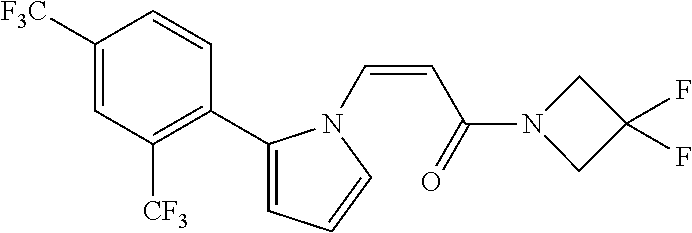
C(C(=O)N1CC(F)(F)C1)=CN1C(C2=C([CF3])C=C([F3C])C=C2)=CC=C1
